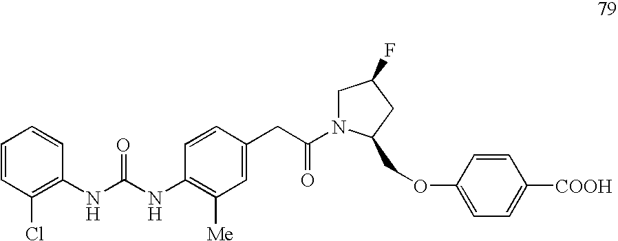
C1=CC(Cl)=C(NC(NC2=C([Me])C=C(CC(=O)N3CC(F)CC3COC3=CC=C([COOH])C=C3)C=C2)=O)C=C1
